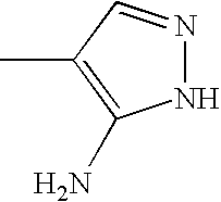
N1=CC(C)=C(N)N1
